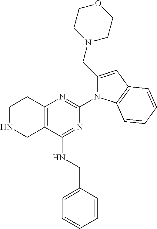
C12=C(C(NCC3=CC=CC=C3)=NC(N3C(CN4CCOCC4)=CC4=C3C=CC=C4)=N1)CNCC2
